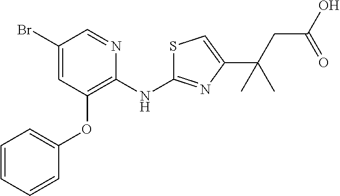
BrC1=CC(OC2=CC=CC=C2)=C(NC2=NC(C(CC(O)=O)(C)C)=CS2)N=C1
